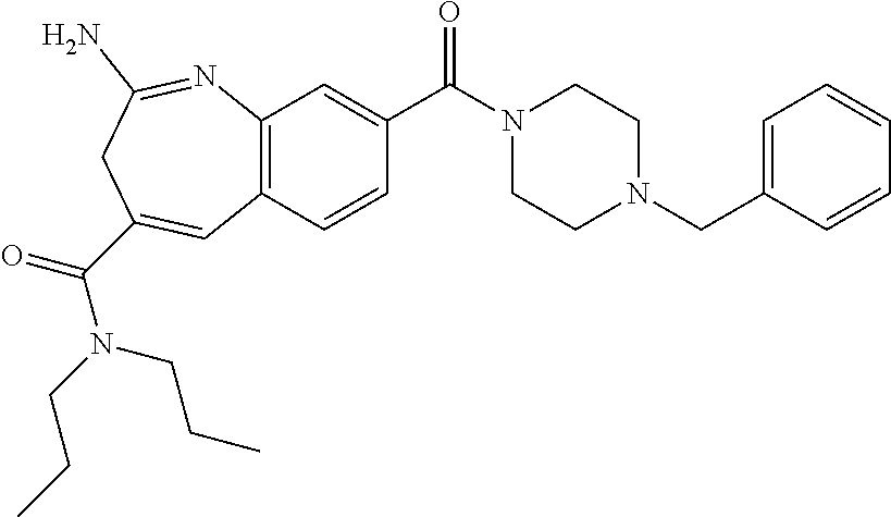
C12=C(C=CC(C(N3CCN(CC4=CC=CC=C4)CC3)=O)=C1)C=C(C(N(CCC)CCC)=O)CC(N)=N2
